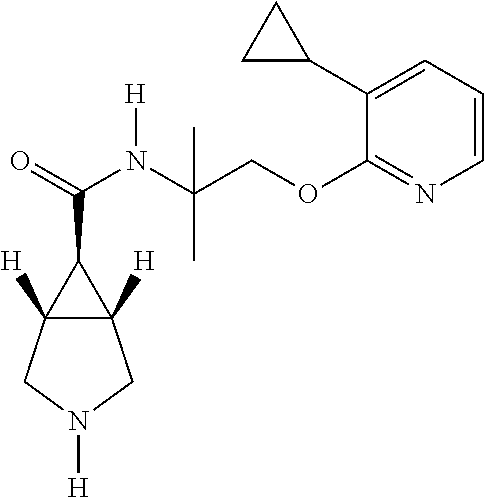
C12([H])C([H])(CN([H])C1)C2C(=O)N([H])C(COC1=NC=CC=C1C1CC1)(C)C
